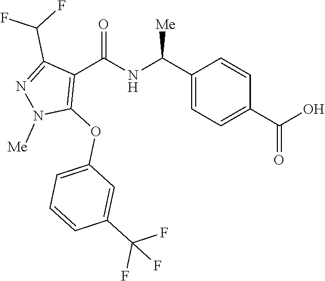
C1(C(NC(C2=C(OC3=CC=CC(C(F)(F)F)=C3)N([Me])N=C2C(F)F)=O)[Me])=CC=C(C(O)=O)C=C1
